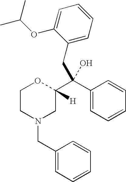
C1(CN2CC(C(C3=CC=CC=C3)(O)CC3=CC=CC=C3OC(C)C)([H])OCC2)=CC=CC=C1
